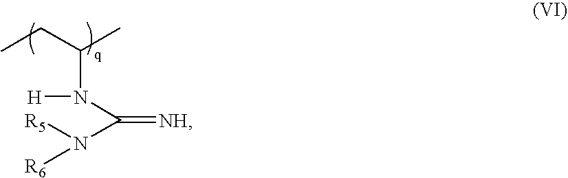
CCC(C)N([H])C(N([R5])[R6])=[NH]
